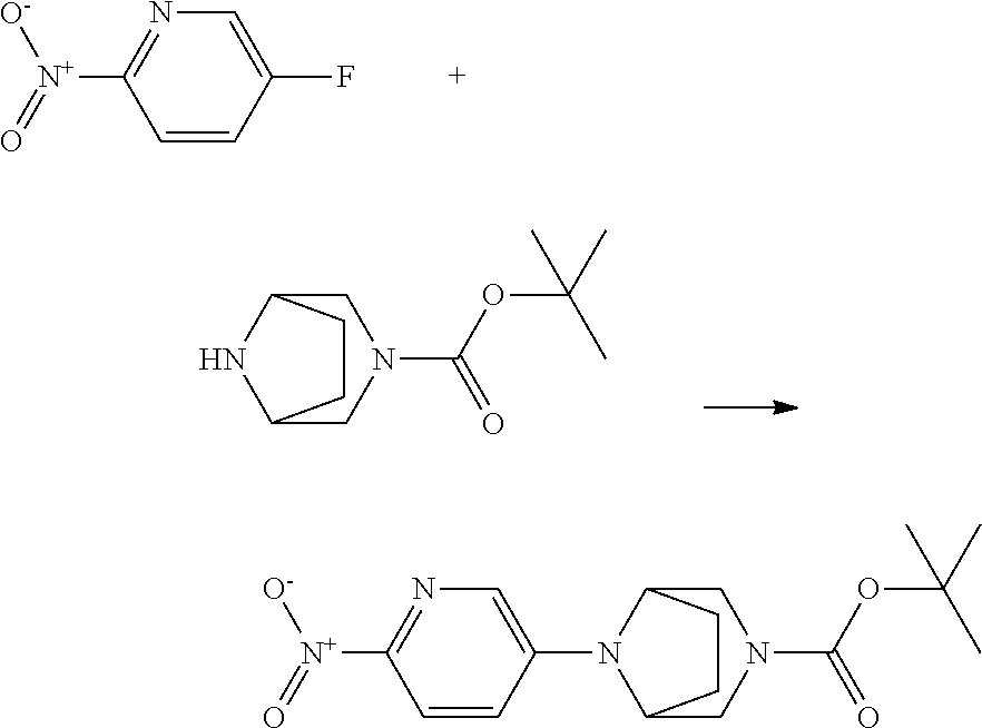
C1=CC(F)=CN=C1[N+](=O)[O-].C12CN(C(=O)OC(C)(C)C)CC(N1)CC2.C1=CC(N2C3CN(C(=O)OC(C)(C)C)CC2CC3)=CN=C1[N+](=O)[O-]
